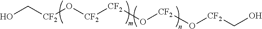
C([CF2]O[CF2][CF2]O[CF2]O[CF2]CO)O
